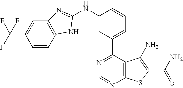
C1(NC2=NC3=C(N2)C=CC(C(F)(F)F)=C3)=CC(C2=NC=NC3=C2C(N)=C(C(=O)N)S3)=CC=C1
